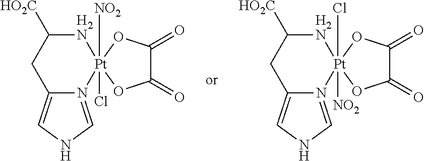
C1(=O)C(=O)O[Pt]2([NO2])(Cl)(O1)N1=CNC=C1CC([HO2C])[H2N]2.C1(=O)C(=O)O[Pt]2(Cl)([NO2])(O1)N1=CNC=C1CC([HO2C])[H2N]2
